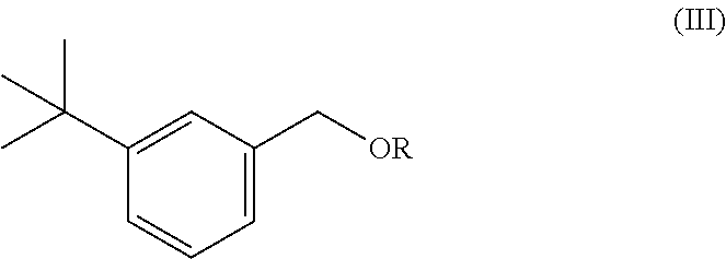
C1=C(C[OR])C=C(C(C)(C)C)C=C1
